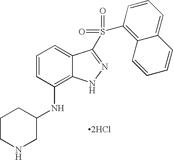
C1CNCC(NC2=C3C(=CC=C2)C(S(=O)(=O)C2=C4C(=CC=C2)C=CC=C4)=NN3)C1.[2HCl]
